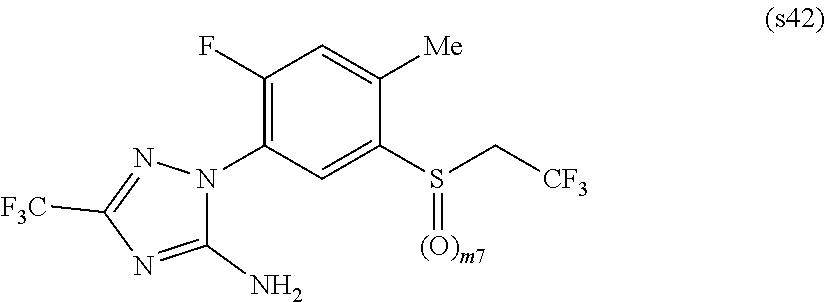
C1(N)=NC([F3C])=NN1C1=C(F)C=C([Me])C(S(=[(O)m7])C[CF3])=C1
